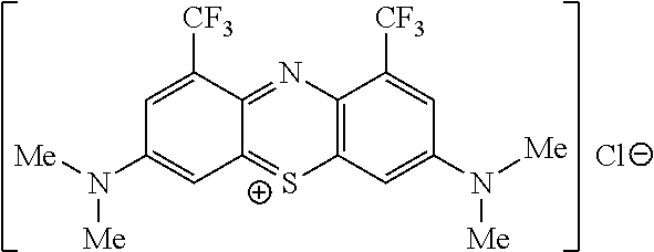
C1=C([CF3])C2=NC3=C([S+]=C2C=C1N([Me])[Me])C=C(N([Me])[Me])C=C3[CF3].[Cl-]
